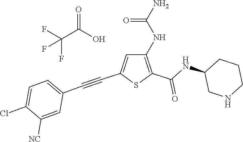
FC(C(O)=O)(F)F.C1(NC(N)=O)=C(C(NC2CNCCC2)=O)SC(C#CC2=CC=C(Cl)C([NC])=C2)=C1
